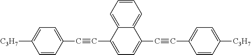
C1=CC(C#CC2=CC=C(C#CC3=CC=C([C3H7])C=C3)C3=CC=CC=C23)=CC=C1[C3H7]
